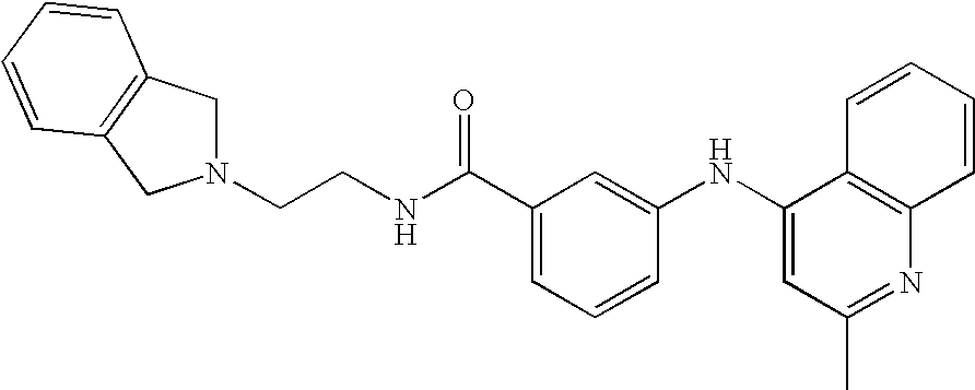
C(NC(C1=CC=CC(NC2=CC(C)=NC3=C2C=CC=C3)=C1)=O)CN1CC2=C(C1)C=CC=C2
